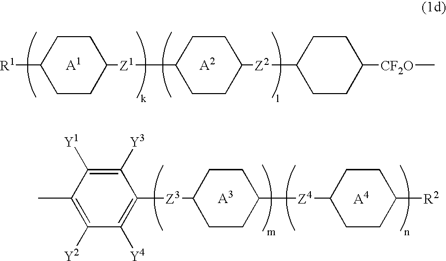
C1CC([R2])CCC1[Z4]C1CCC([Z3]C2=C([Y4])C([Y2])=C(C)C([Y1])=C2[Y3])CC1.C1([R1])CCC([Z1]C2CCC([Z2]C3CCC([CF2O]C)CC3)CC2)CC1
